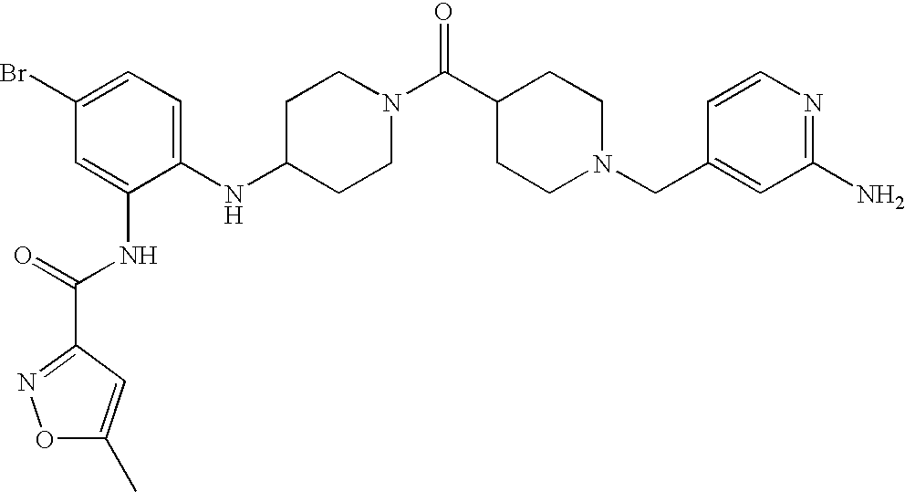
C1(NC2=CC=C(Br)C=C2NC(=O)C2=NOC(C)=C2)CCN(C(C2CCN(CC3=CC(N)=NC=C3)CC2)=O)CC1
